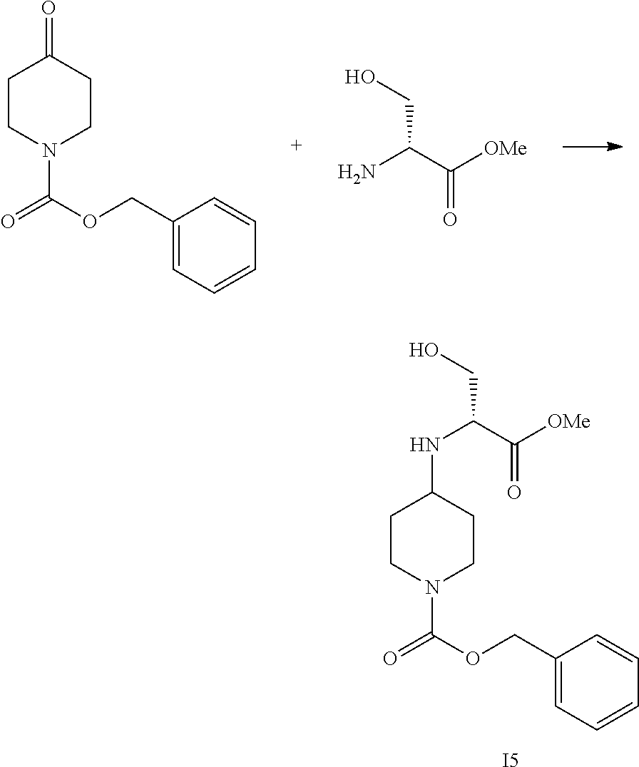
C1CN(C(OCC2=CC=CC=C2)=O)CCC1=O.NC(C([OMe])=O)CO.N(C(C([OMe])=O)CO)C1CCN(C(OCC2=CC=CC=C2)=O)CC1.[I5]
